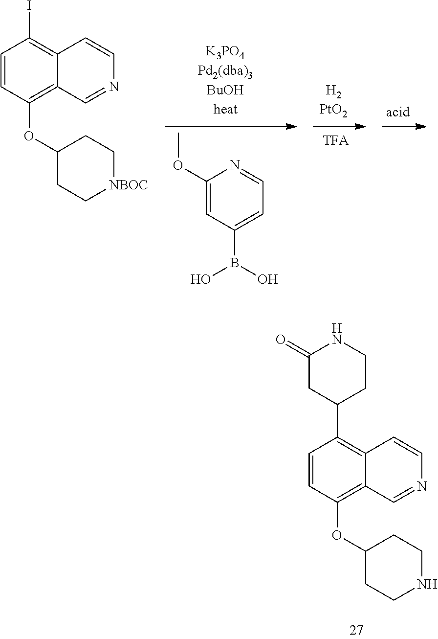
C1(OC)=CC(B(O)O)=CC=N1.IC1=C2C(=C(OC3CC[NBOC]CC3)C=C1)C=NC=C2.C1(=O)CC(C2=C3C(=C(OC4CCNCC4)C=C2)C=NC=C3)CCN1
